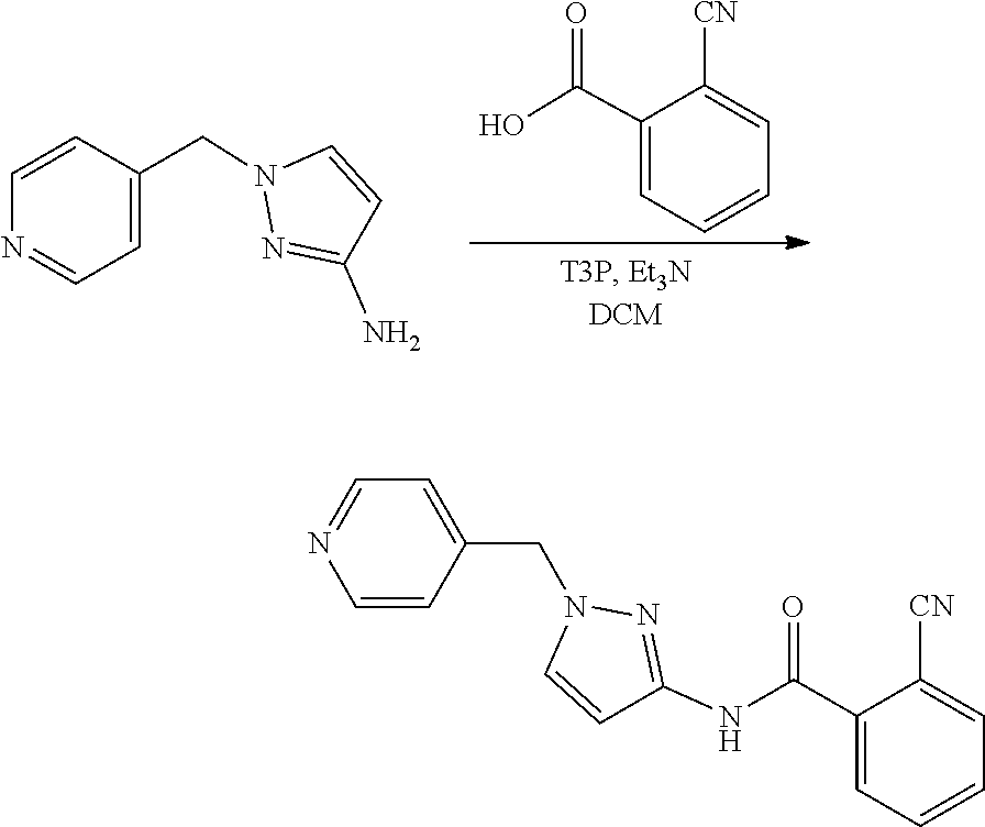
C1([CN])=CC=CC=C1C(O)=O.N1(CC2=CC=NC=C2)N=C(N)C=C1.N1(CC2=CC=NC=C2)N=C(NC(=O)C2=CC=CC=C2[CN])C=C1
